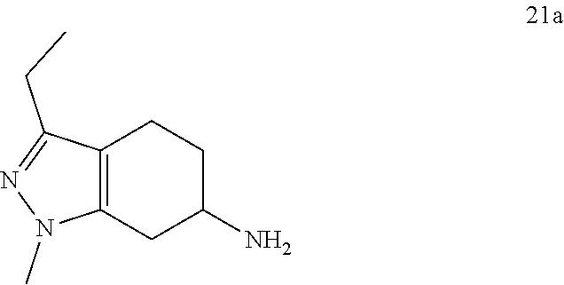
C12=C(CC(N)CC1)N(C)N=C2CC
